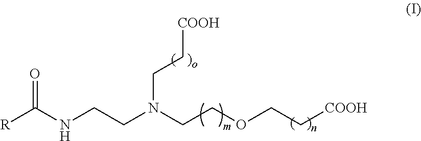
[R]C(NCCN(CCOCC[COOH])CC[COOH])=O
